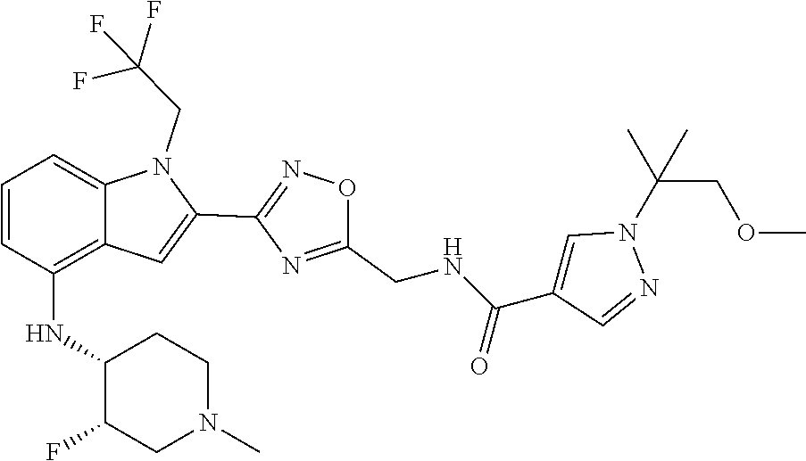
C12=C(NC3C(F)CN(C)CC3)C=CC=C1N(CC(F)(F)F)C(C1=NOC(CNC(C3=CN(C(COC)(C)C)N=C3)=O)=N1)=C2
